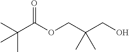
C(C(OCC(CO)(C)C)=O)(C)(C)C
